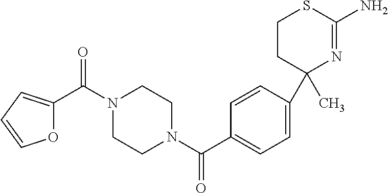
C1CC(C)(C2=CC=C(C(N3CCN(C(=O)C4=CC=CO4)CC3)=O)C=C2)N=C(N)S1
